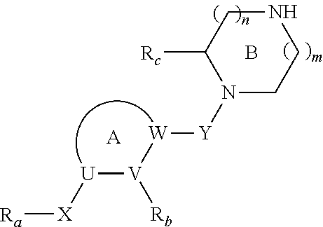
N1([Y][W][V]([U][X][Ra])[Rb])CCNCC1[Rc].[A].B
